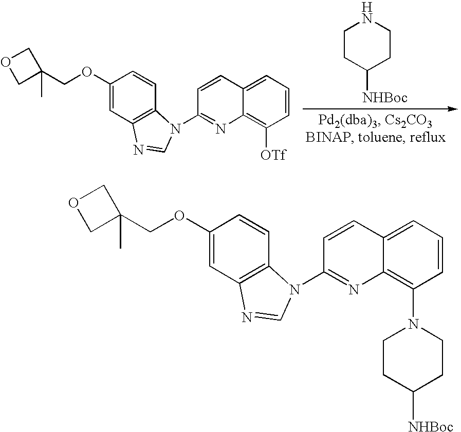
C1(OCC2(C)COC2)=CC2=C(C=C1)N(C1=NC3=C([OTf])C=CC=C3C=C1)C=N2.C1CC([NHBoc])CCN1.C1(OCC2(C)COC2)=CC2=C(C=C1)N(C1=NC3=C(N4CCC([NHBoc])CC4)C=CC=C3C=C1)C=N2
